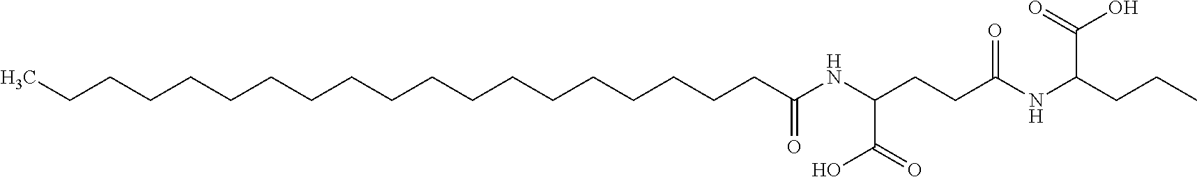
C(CCCCCCCCCCCCCCC(NC(CCC(NC(CCC)C(O)=O)=O)C(O)=O)=O)CCCC
